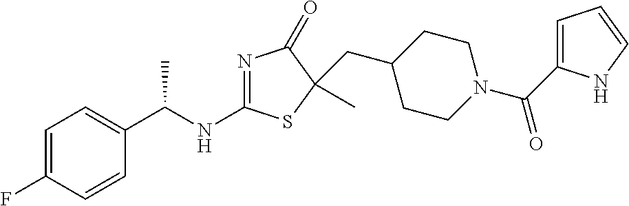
C1=C(F)C=CC(C(NC2=NC(=O)C(CC3CCN(C(=O)C4=CC=CN4)CC3)(C)S2)C)=C1
